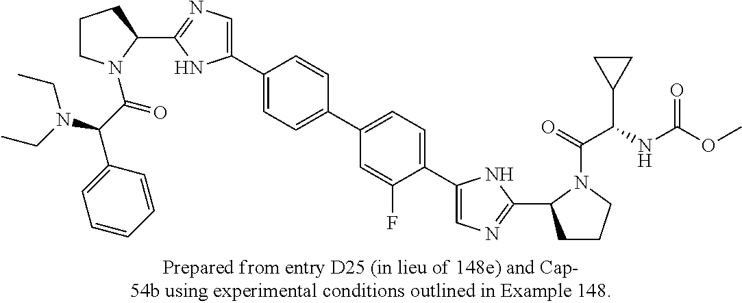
C1CN(C(C(N(CC)CC)C2=CC=CC=C2)=O)C(C2=NC=C(C3=CC=C(C4=CC=C(C5=CN=C(C6CCCN6C(=O)C(NC(OC)=O)C6CC6)N5)C(F)=C4)C=C3)N2)C1
